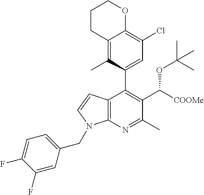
C12=C(N=C(C)C(C([COOMe])OC(C)(C)C)=C1C1=CC(Cl)=C3C(=C1C)CCCO3)N(CC1=CC=C(F)C(F)=C1)C=C2
